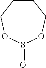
C1CCOS(=O)OC1
